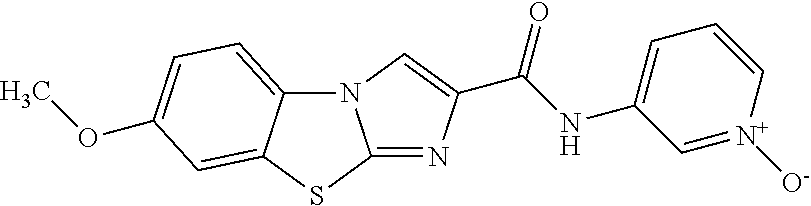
N12C3=CC=C(OC)C=C3SC1=NC(C(NC1=CC=C[N+]([O-])=C1)=O)=C2
